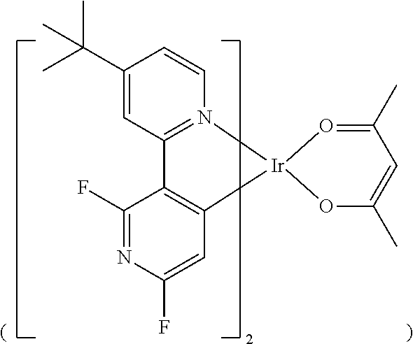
C1(C(C)(C)C)=CC2=N(C=C1)[Ir]1(C3=C2C(F)=NC(F)=C3)OC(C)=CC(C)=O1
